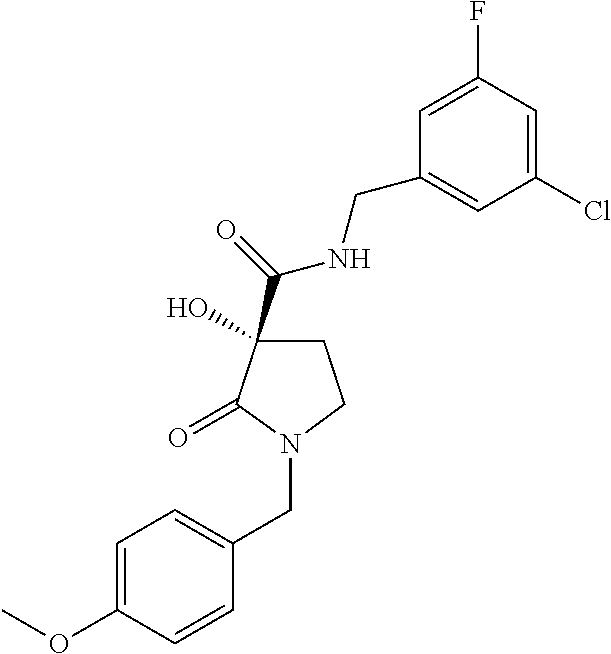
C1=C(OC)C=CC(CN2CCC(C(NCC3=CC(Cl)=CC(F)=C3)=O)(O)C2=O)=C1
